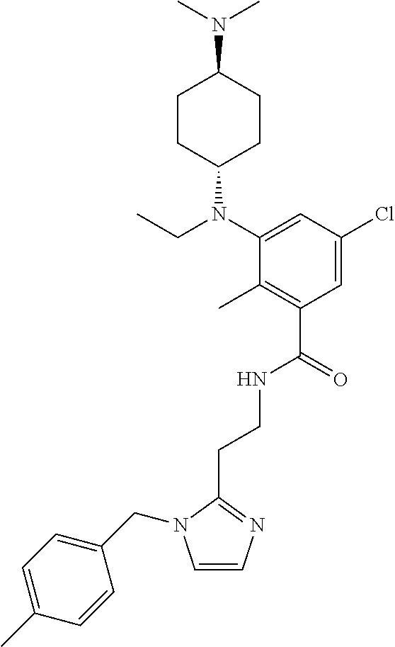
C(CNC(C1=C(C)C(N(C2CCC(N(C)C)CC2)CC)=CC(Cl)=C1)=O)C1=NC=CN1CC1=CC=C(C)C=C1
